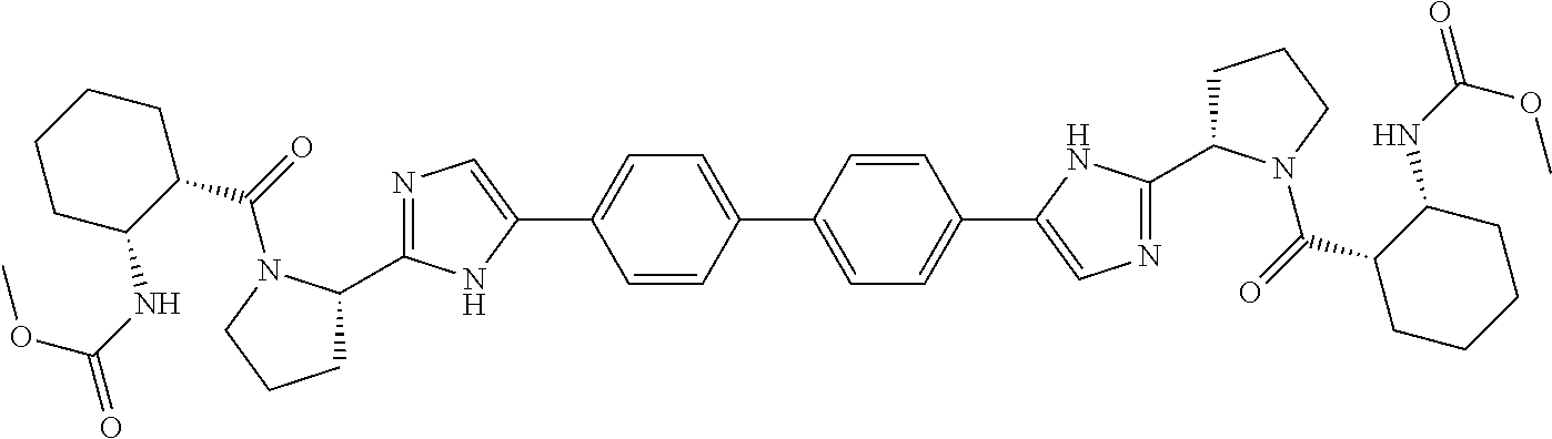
C1(C2CCCN2C(=O)C2C(NC(OC)=O)CCCC2)=NC=C(C2=CC=C(C3=CC=C(C4=CN=C(C5CCCN5C(=O)C5CCCCC5NC(OC)=O)N4)C=C3)C=C2)N1
